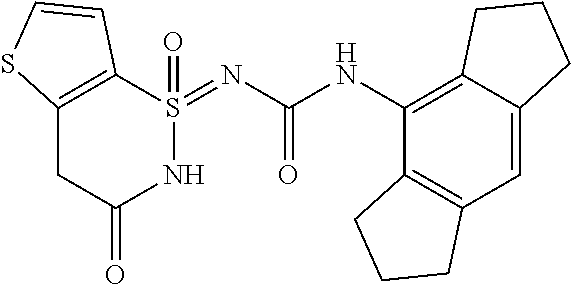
C12=C(C=C3C(=C1NC(=O)N=S1(=O)C4=C(CC(=O)N1)SC=C4)CCC3)CCC2
